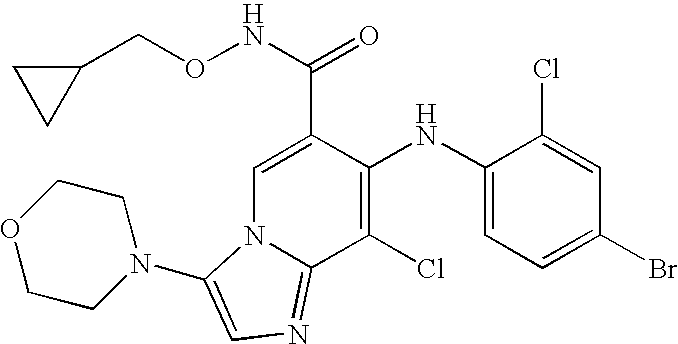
C1(Cl)=C(NC2=CC=C(Br)C=C2Cl)C(C(=O)NOCC2CC2)=CN2C1=NC=C2N1CCOCC1
